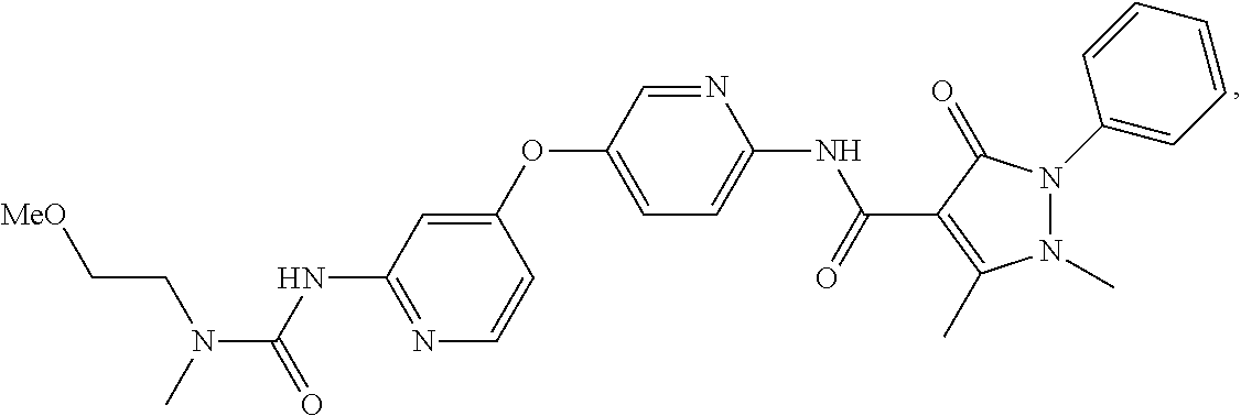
N1=C(NC(=O)N(C)CC[MeO])C=C(OC2=CC=C(NC(=O)C3=C(C)N(C)N(C4=CC=CC=C4)C3=O)N=C2)C=C1
